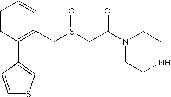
C1=CC(C2=CSC=C2)=C(CS(CC(N2CCNCC2)=O)=O)C=C1
